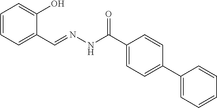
C1=CC=C(C=NNC(C2=CC=C(C3=CC=CC=C3)C=C2)=O)C(O)=C1
